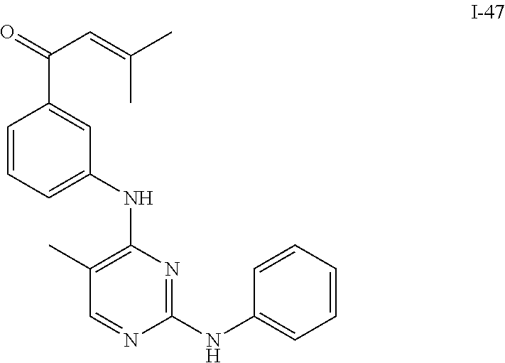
C1(NC2=CC=CC(C(=O)C=C(C)C)=C2)=C(C)C=NC(NC2=CC=CC=C2)=N1
